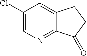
C1(Cl)=CN=C2C(=C1)CCC2=O
